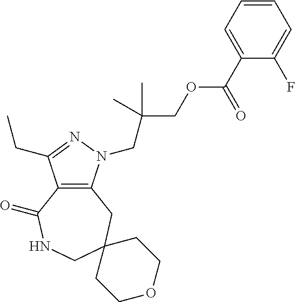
C12=C(N(CC(COC(C3=CC=CC=C3F)=O)(C)C)N=C1CC)CC1(CNC2=O)CCOCC1
